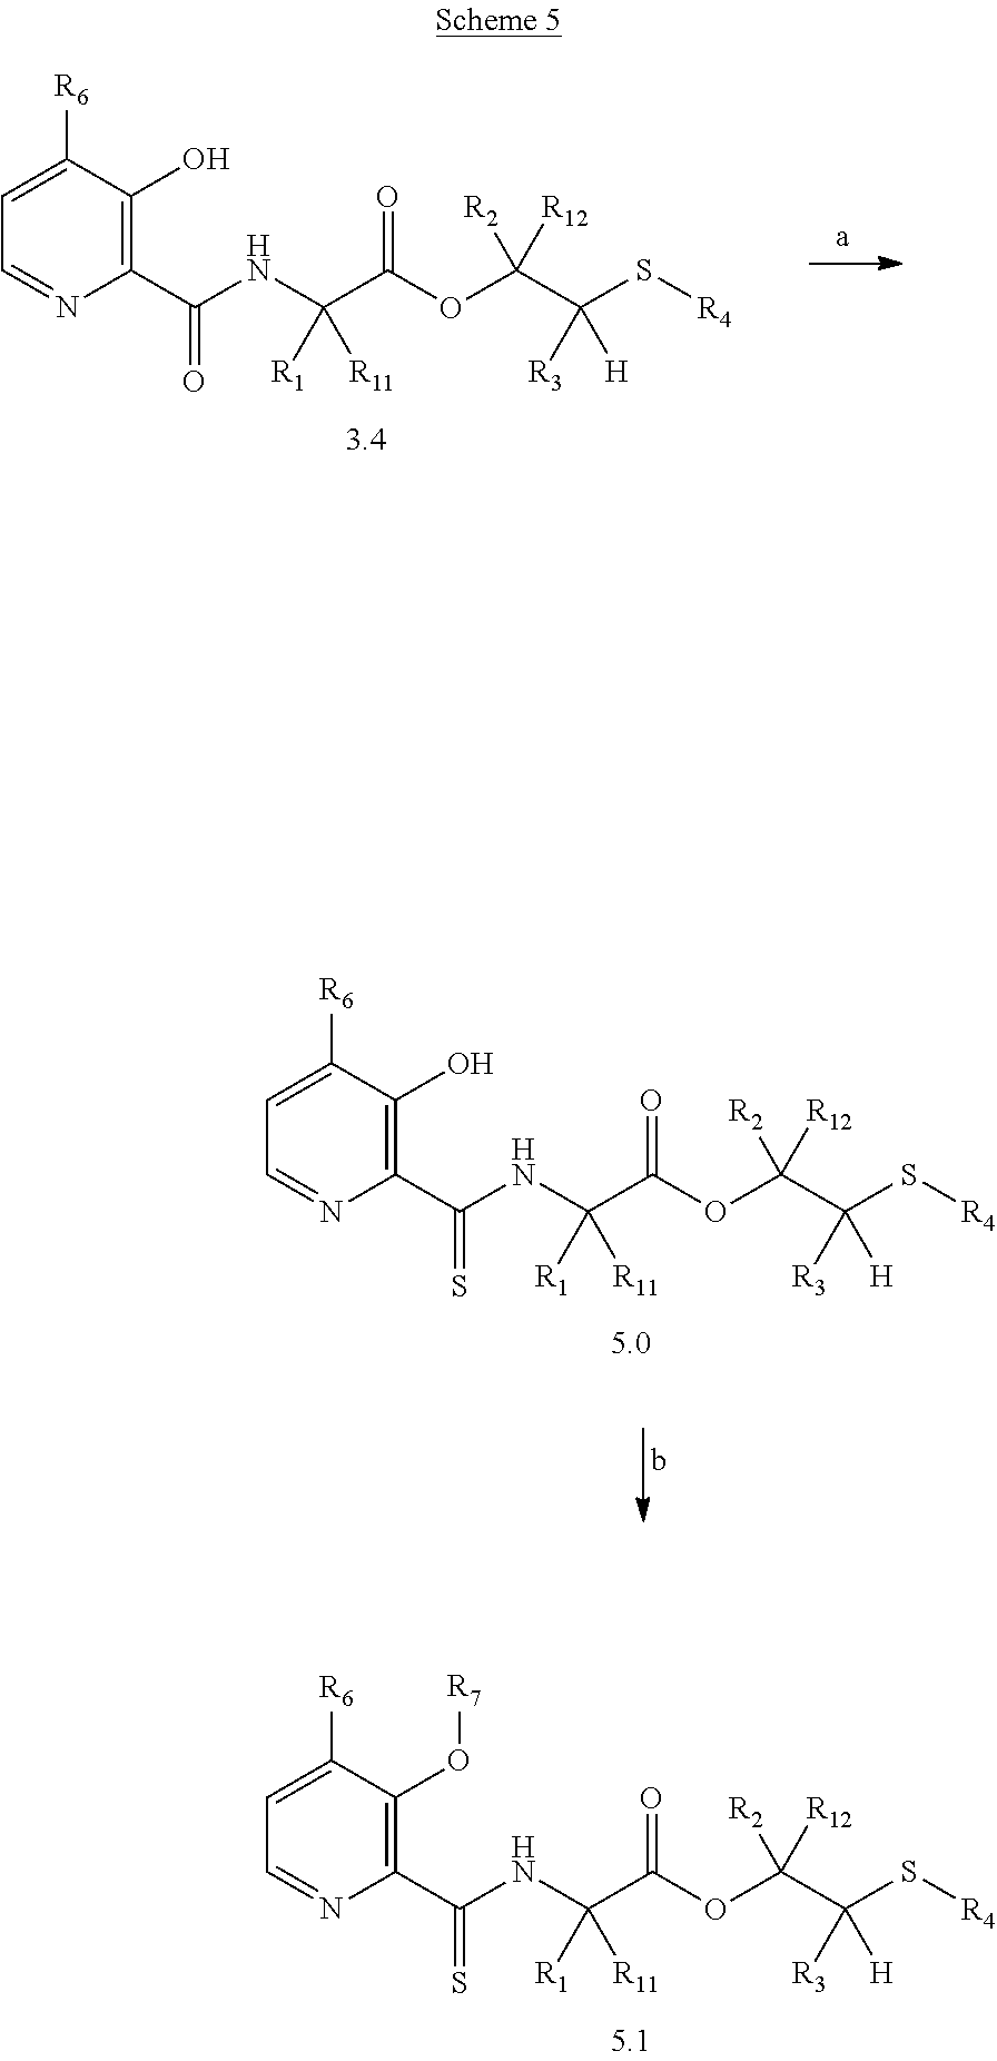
C1=C([R6])C(O)=C(C(=O)NC(C(=O)OC(C(S[R4])([R3])[H])([R2])[R12])([R1])[R11])N=C1.C1=C([R6])C(O[R7])=C(C(=S)NC(C(=O)OC(C(S[R4])([R3])[H])([R2])[R12])([R1])[R11])N=C1.C1=C([R6])C(O)=C(C(=S)NC(C(=O)OC(C(S[R4])([R3])[H])([R2])[R12])([R1])[R11])N=C1
